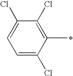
C1=C(Cl)C(C)=C(Cl)C(Cl)=C1
